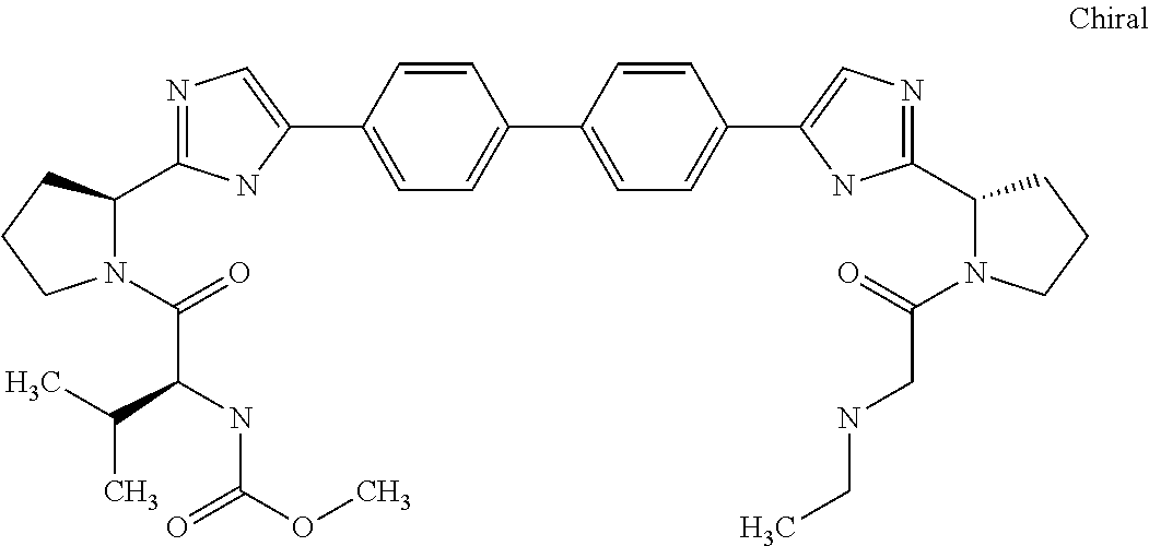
C1=CC(C2=CC=C(C3=CN=C(C4N(C(=O)CNCC)CCC4)N3)C=C2)=CC=C1C1=CN=C(C2N(C(=O)C(NC(OC)=O)C(C)C)CCC2)N1
